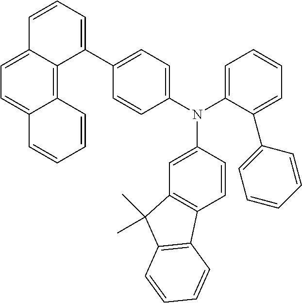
C1(C2=CC=CC3=CC=C4C(=C32)C=CC=C4)=CC=C(N(C2=CC=CC=C2C2=CC=CC=C2)C2=CC3=C(C=C2)C2=C(C3(C)C)C=CC=C2)C=C1
